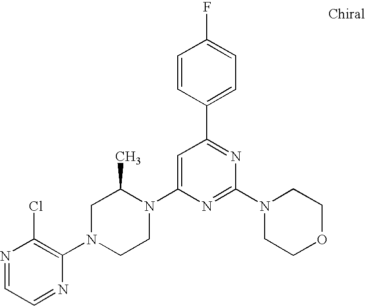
N1=CC=NC(N2CCN(C3=CC(C4=CC=C(F)C=C4)=NC(N4CCOCC4)=N3)C(C)C2)=C1Cl
